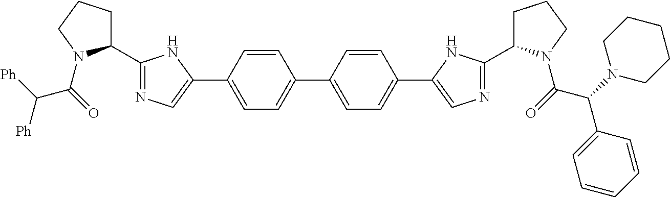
C1=CC(C2=CN=C(C3CCCN3C(=O)C([Ph])[Ph])N2)=CC=C1C1=CC=C(C2=CN=C(C3CCCN3C(=O)C(N3CCCCC3)C3=CC=CC=C3)N2)C=C1
